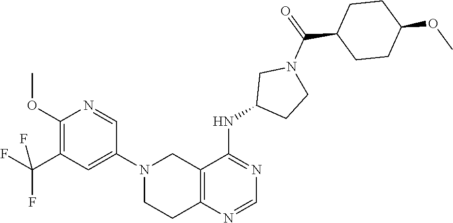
C1(N2CCC3=C(C2)C(NC2CCN(C(C4CCC(OC)CC4)=O)C2)=NC=N3)=CC(C(F)(F)F)=C(OC)N=C1
